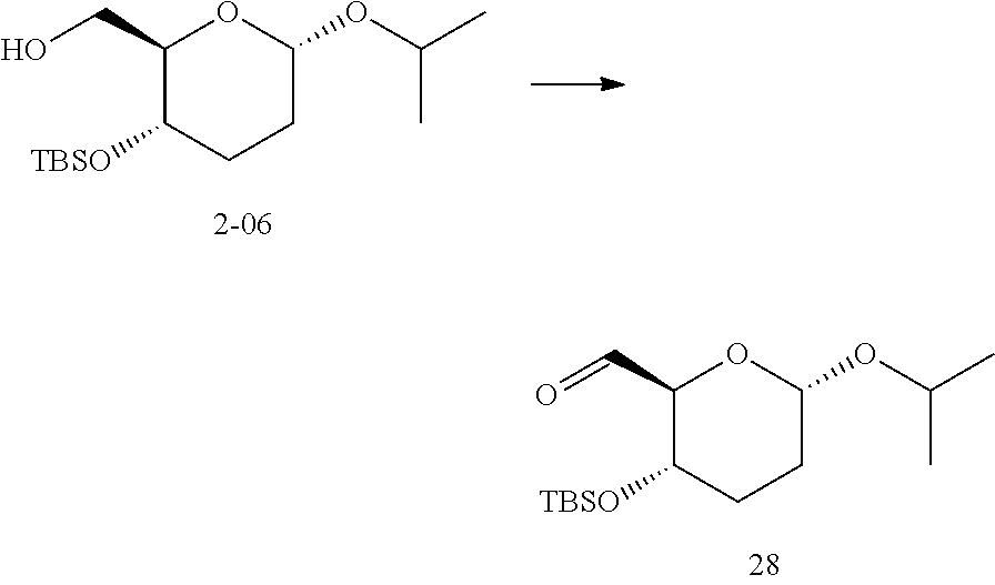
C1(C=O)C([TBSO])CCC(OC(C)C)O1.C1(CO)C([TBSO])CCC(OC(C)C)O1
